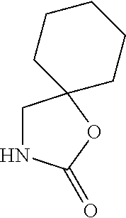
C1NC(=O)OC12CCCCC2
